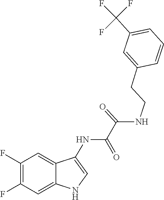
C1(C(F)(F)F)=CC=CC(CCNC(C(NC2=CNC3=CC(F)=C(F)C=C32)=O)=O)=C1
